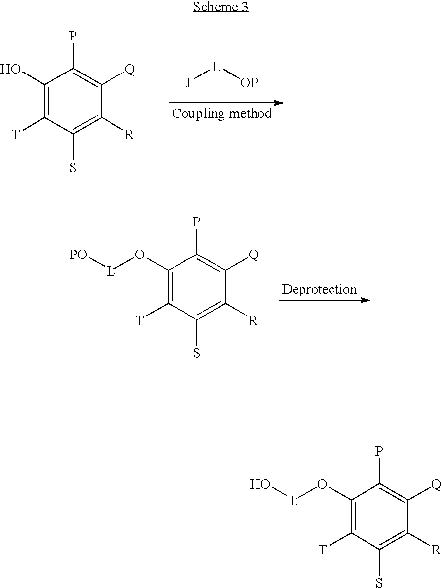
C1(O[L]O)=C([T])C(S)=C([R])C([Q])=C1P.C1(O)=C([T])C(S)=C([R])C([Q])=C1P.[J][L][OP].C1(O[L][PO])=C([T])C(S)=C([R])C([Q])=C1P
